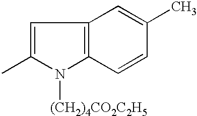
C1=C(C)N([(CH2)4CO2C2H5])C2=C1C=C(C)C=C2
